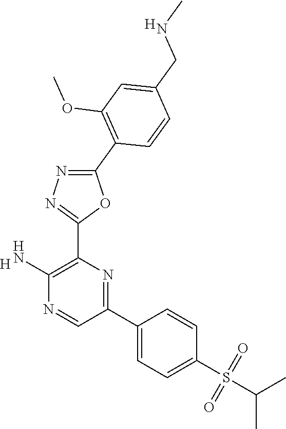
[H].C1(N)=C(C2=NN=C(C3=C(OC)C=C(CNC)C=C3)O2)N=C(C2=CC=C(S(=O)(=O)C(C)C)C=C2)C=N1.[H]
